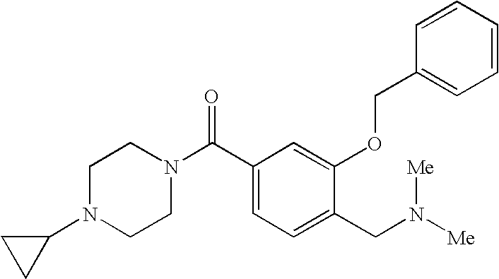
C1(C(N2CCN(C3CC3)CC2)=O)=CC=C(CN([Me])[Me])C(OCC2=CC=CC=C2)=C1
